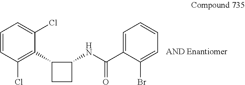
C1=CC(Cl)=C(C2CCC2NC(=O)C2=CC=CC=C2Br)C(Cl)=C1
